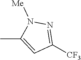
CC1=CC([CF3])=NN1[Me]
